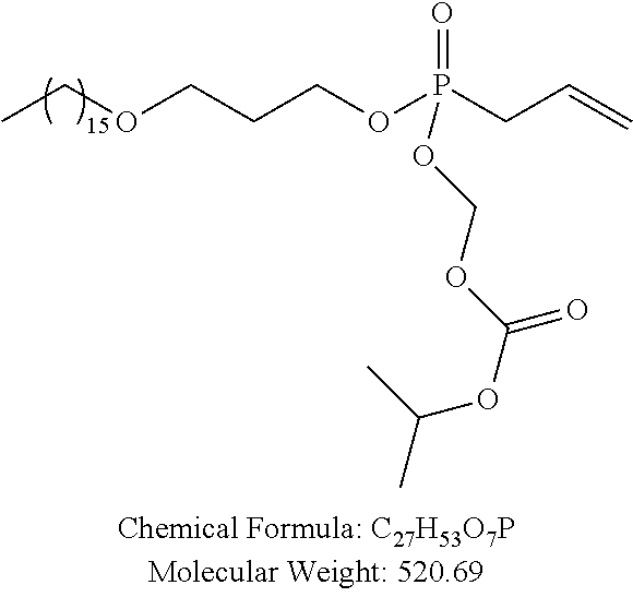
CCOCCCOP(CC=C)(=O)OCOC(OC(C)C)=O
